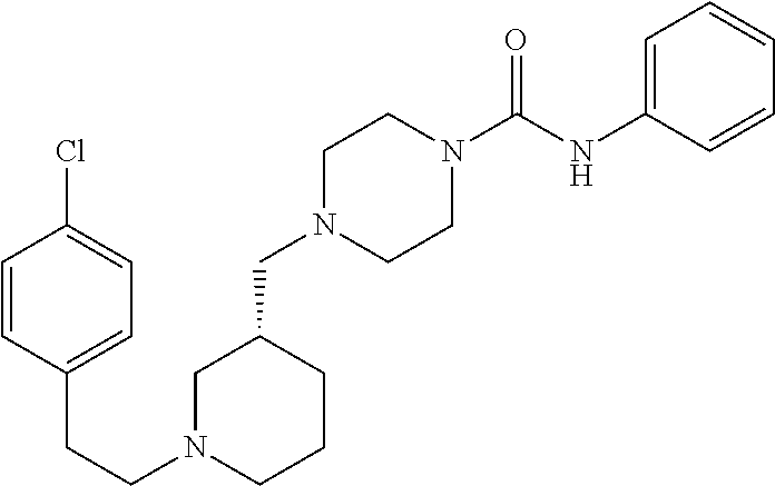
C1N(CC2CCCN(CCC3=CC=C(Cl)C=C3)C2)CCN(C(NC2=CC=CC=C2)=O)C1
